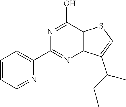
C1=CC=NC(C2=NC3=C(C(O)=N2)SC=C3C(CC)C)=C1
